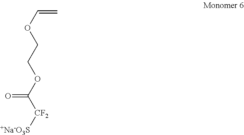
C(OC([CF2][+Na-O3S])=O)COC=C
